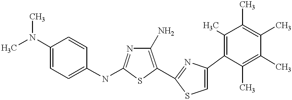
C1(N)=C(C2=NC(C3=C(C)C(C)=C(C)C(C)=C3C)=CS2)SC(NC2=CC=C(N(C)C)C=C2)=N1
